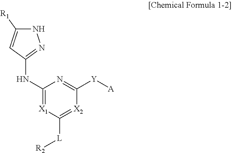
C1(NC2=NNC([R1])=C2)=[X1]C([L][R2])=[X2]C([Y][A])=N1
